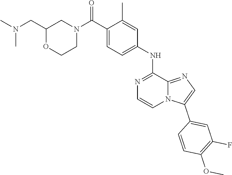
C(C1=CC=C(NC2=NC=CN3C2=NC=C3C2=CC(F)=C(OC)C=C2)C=C1C)(N1CC(CN(C)C)OCC1)=O
